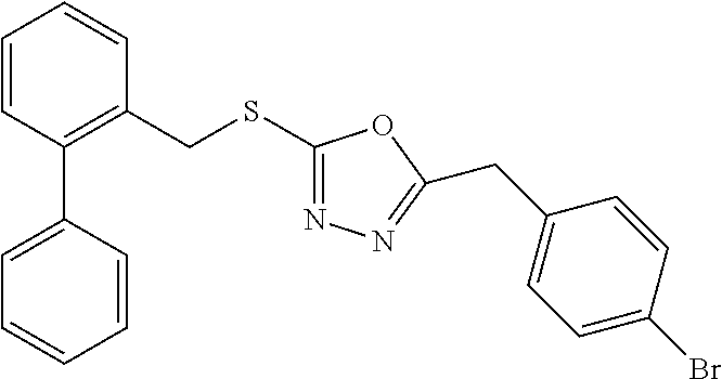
C1=CC(C2=CC=CC=C2)=C(CSC2=NN=C(CC3=CC=C(Br)C=C3)O2)C=C1
